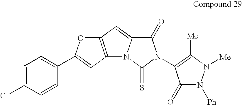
C12=C(C=C(C3=CC=C(Cl)C=C3)O1)N1C(=C2)C(=O)N(C2=C([Me])N([Me])N([Ph])C2=O)C1=S
